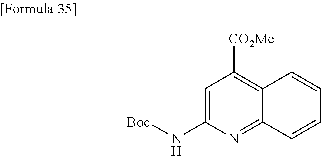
C1=C(N[Boc])N=C2C(=C1[CO2Me])C=CC=C2
